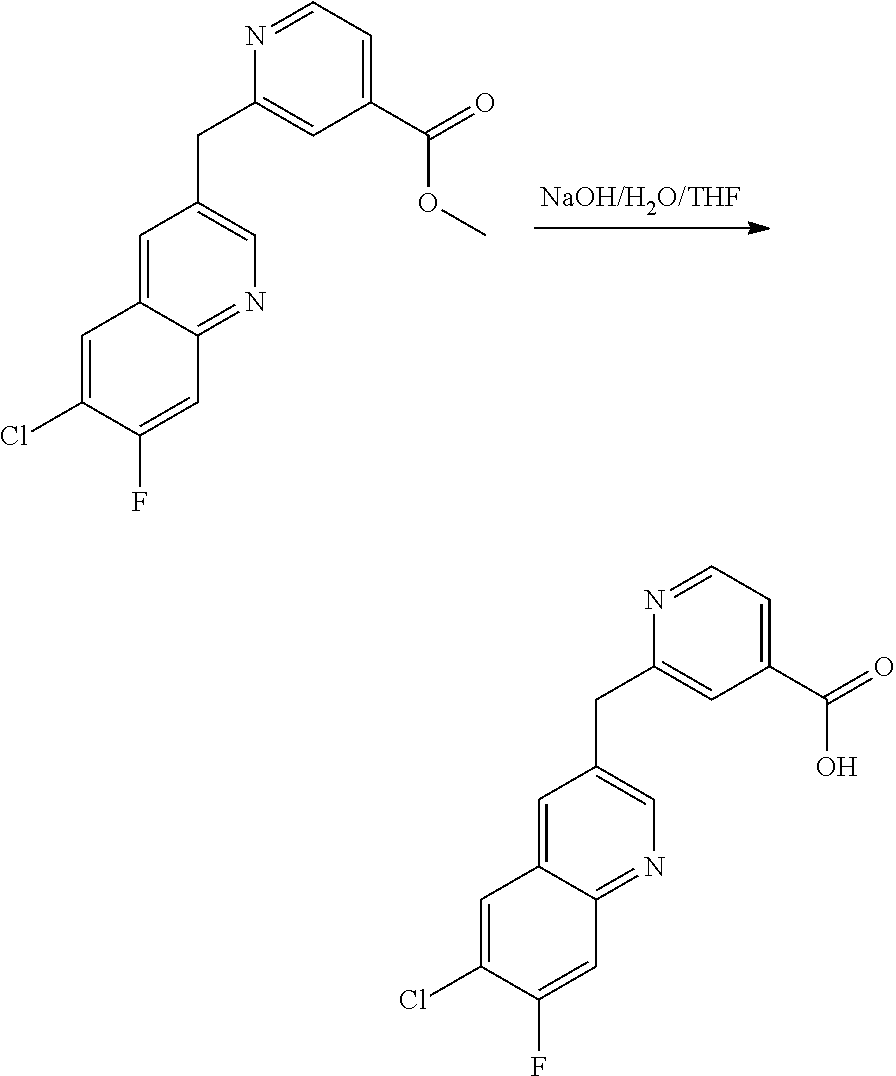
C1=C(Cl)C(F)=CC2=NC=C(CC3=CC(C(=O)OC)=CC=N3)C=C12.C1=C(Cl)C(F)=CC2=NC=C(CC3=CC(C(=O)O)=CC=N3)C=C12
